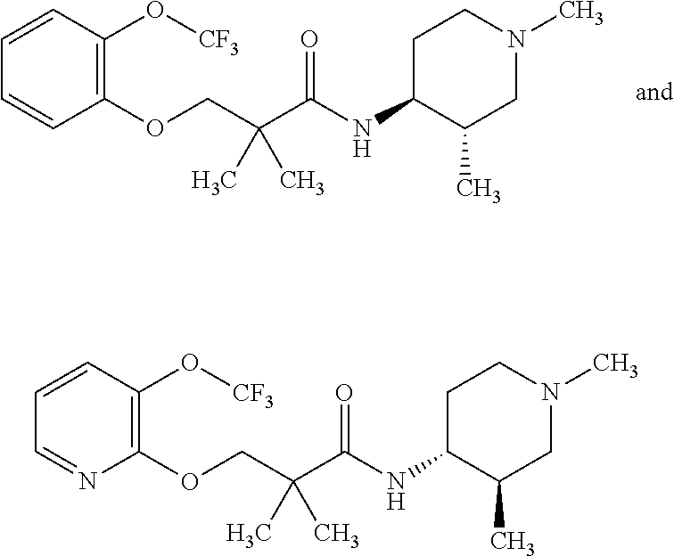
C1=CC(O[CF3])=C(OCC(C(=O)NC2CCN(C)CC2C)(C)C)C=C1.C1=CC(O[CF3])=C(OCC(C(=O)NC2CCN(C)CC2C)(C)C)N=C1
